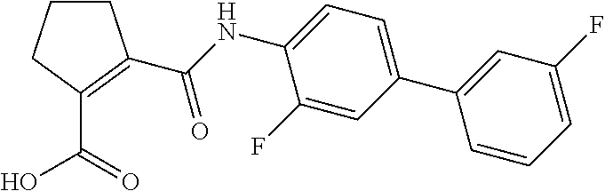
C1CCC(C(=O)O)=C1C(NC1=CC=C(C2=CC(F)=CC=C2)C=C1F)=O
